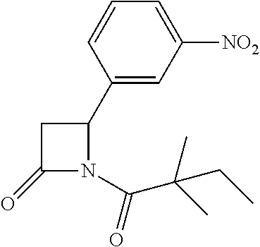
C1(=O)N(C(=O)C(C)(C)CC)C(C2=CC([NO2])=CC=C2)C1
